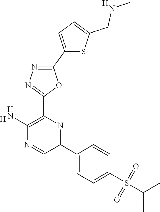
[H].C1(N)=C(C2=NN=C(C3=CC=C(CNC)S3)O2)N=C(C2=CC=C(S(=O)(=O)C(C)C)C=C2)C=N1.[H]
